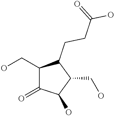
C1(CO)C(=O)C(O)C(CO)C1CCC(=O)O
